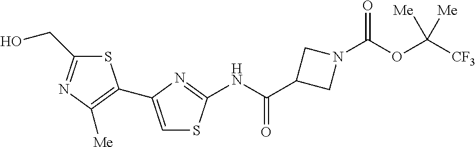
C(C1CN(C(OC([CF3])([Me])[Me])=O)C1)(=O)NC1=NC(C2=C([Me])N=C(CO)S2)=CS1
